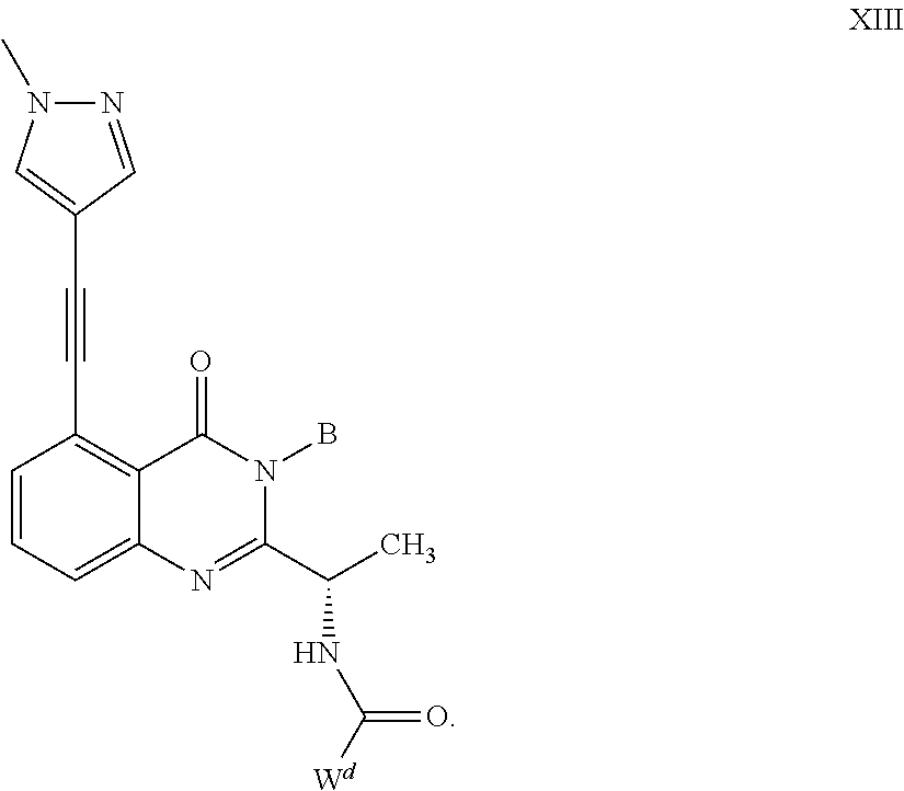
C1=C2C(=C(C#CC3=CN(C)N=C3)C=C1)C(=O)N(B)C(C(NC([Wd])=O)C)=N2
